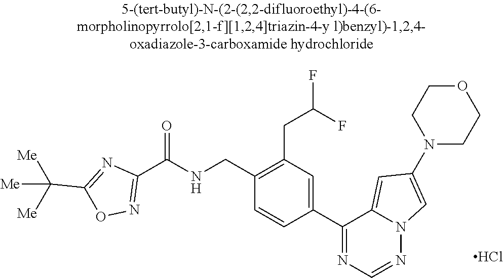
Cl.C1(C(NCC2=C(CC(F)F)C=C(C3=NC=NN4C3=CC(N3CCOCC3)=C4)C=C2)=O)=NOC(C([Me])([Me])[Me])=N1
